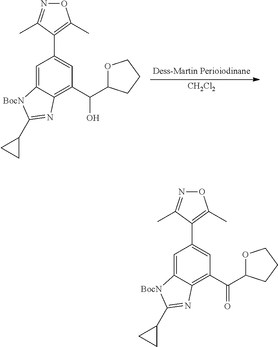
[CH2Cl2].C1=C2C(=C(C(C3OCCC3)O)C=C1C1=C(C)ON=C1C)N=C(C1CC1)[BocN]2.C1=C2C(=C(C(C3OCCC3)=O)C=C1C1=C(C)ON=C1C)N=C(C1CC1)[BocN]2
